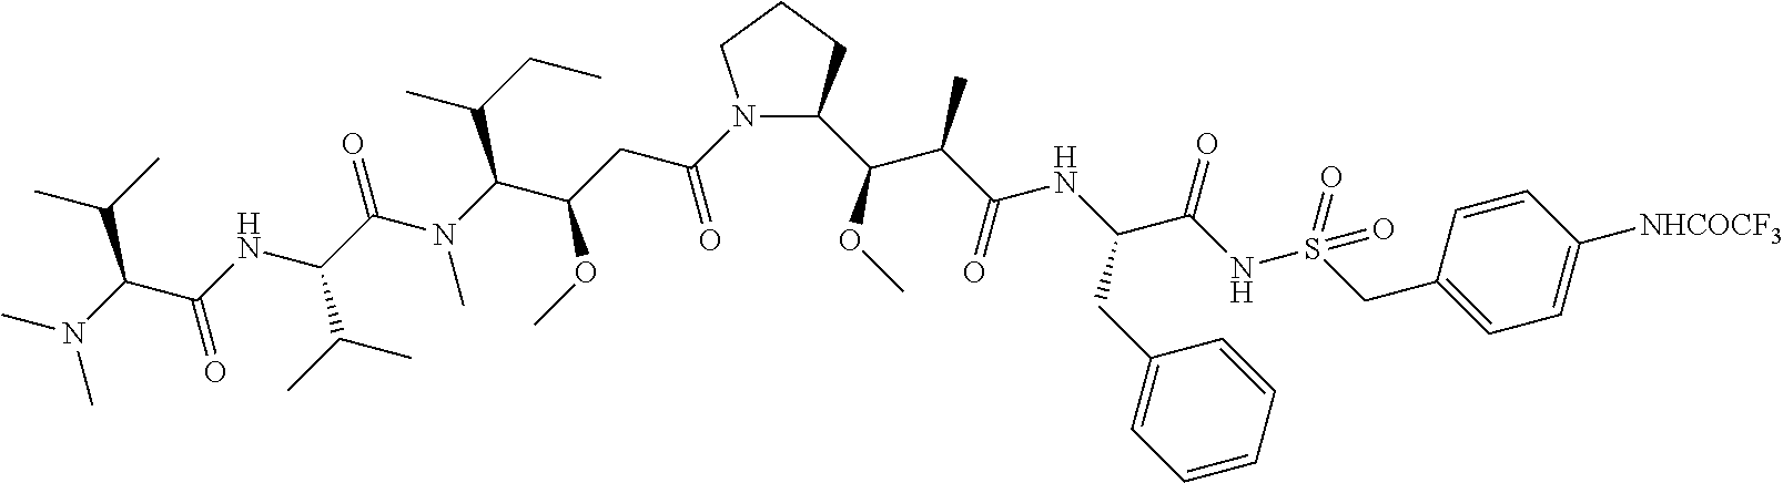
C1(C(OC)C(C(=O)NC(C(NS(=O)(=O)CC2=CC=C([NHCOCF3])C=C2)=O)CC2=CC=CC=C2)C)N(C(CC(C(N(C(C(NC(=O)C(C(C)C)N(C)C)C(C)C)=O)C)C(CC)C)OC)=O)CCC1
